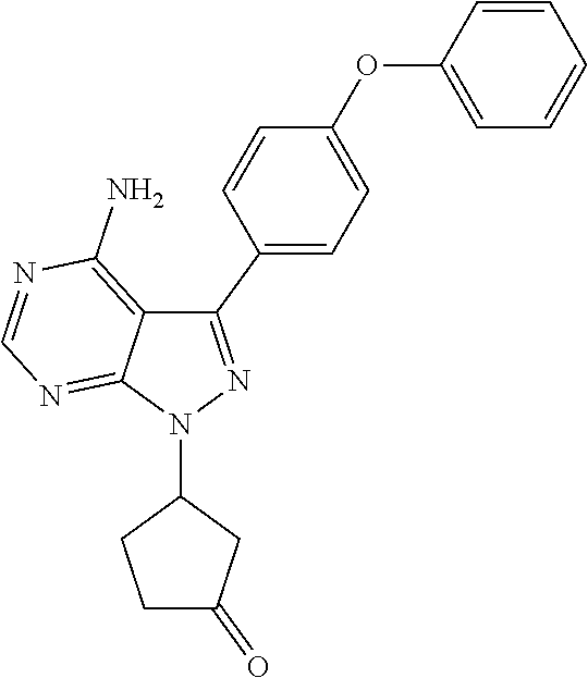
C1C(=O)CC(N2N=C(C3=CC=C(OC4=CC=CC=C4)C=C3)C3=C(N)N=CN=C23)C1
